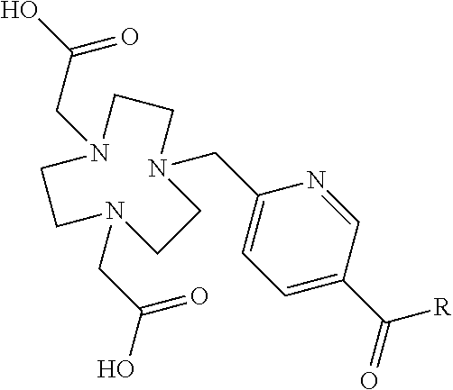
N1(CC(O)=O)CCN(CC2=CC=C(C([R])=O)C=N2)CCN(CC(O)=O)CC1
